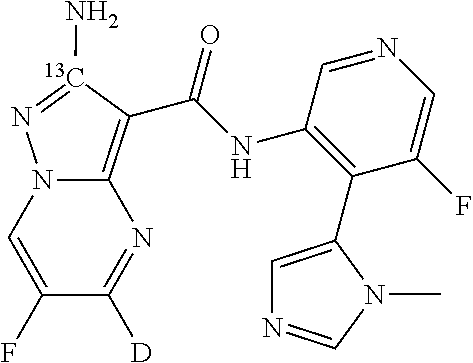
C12=C(C(NC3=C(C4=CN=CN4C)C(F)=CN=C3)=O)[13C](N)=NN1C=C(F)C([D])=N2
